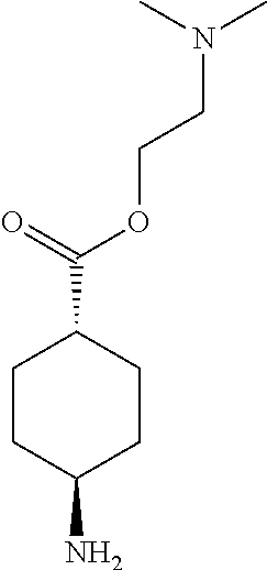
C1CC(N)CCC1C(=O)OCCN(C)C
